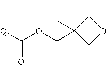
C1C(COC([Q])=O)(CC)CO1
